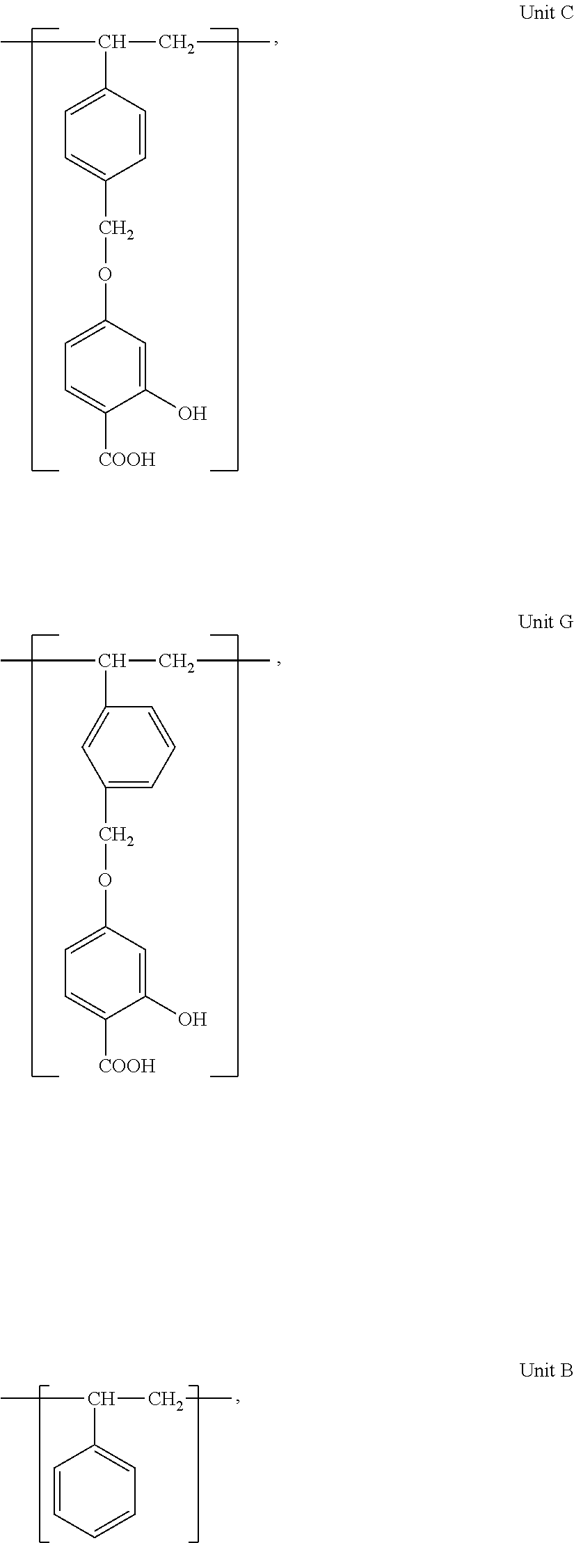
CC(CC)C1=CC=C(COC2=CC=C([COOH])C(O)=C2)C=C1.CC(CC)C1=CC(COC2=CC=C([COOH])C(O)=C2)=CC=C1.CC(CC)C1=CC=CC=C1
